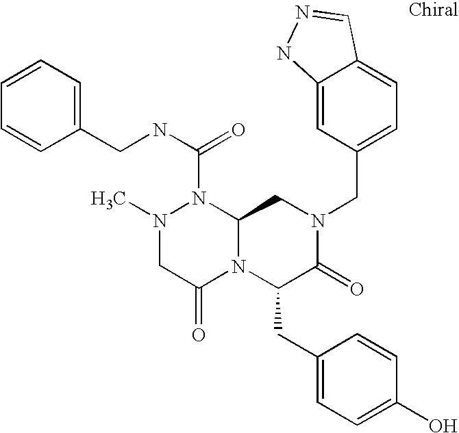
CN1CC(=O)N2C(N1C(NCC1=CC=CC=C1)=O)CN(CC1=CC=C3C(=C1)NN=C3)C(=O)C2CC1=CC=C(O)C=C1
